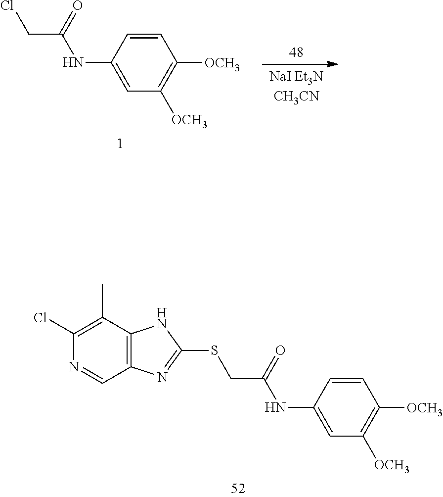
C1=CC([OCH3])=C([OCH3])C=C1NC(CSC1=NC2=C(N1)C(C)=C(Cl)N=C2)=O.C1=CC([OCH3])=C([OCH3])C=C1NC(CCl)=O
